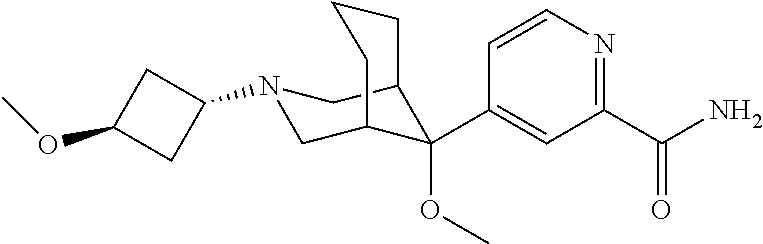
C1(C(N)=O)=NC=CC(C2(OC)C3CN(C4CC(OC)C4)CC2CCC3)=C1
